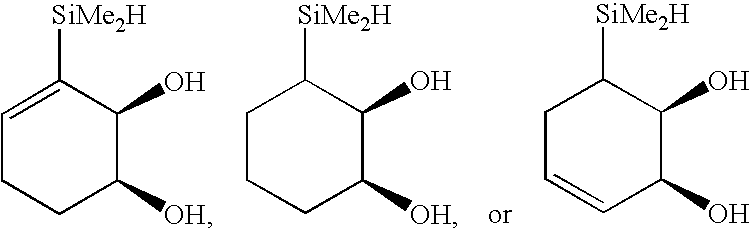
C1=C([SiMe2H])C(O)C([OH])CC1.C1CCC([OH])C(O)C1[SiMe2H].C1C=CC(O)C(O)C1[SiMe2H]
